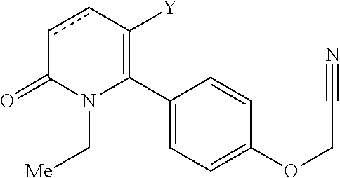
C1(C2=C([Y])ccC(=O)N2C[Me])=CC=C(OCC#N)C=C1
